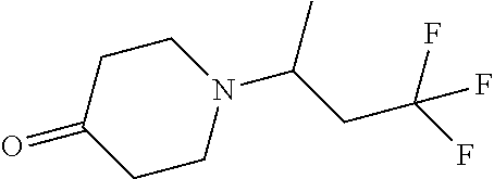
C1CN(C(CC(F)(F)F)C)CCC1=O
